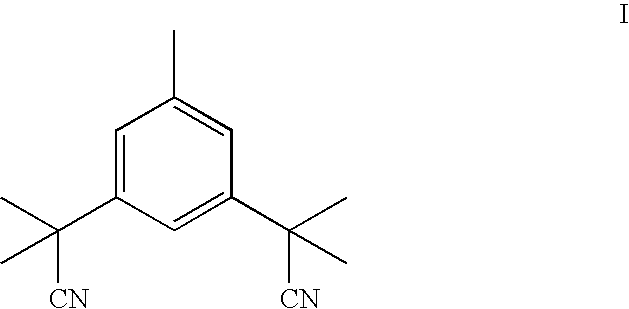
C1=C(C([CN])(C)C)C=C(C([CN])(C)C)C=C1C
